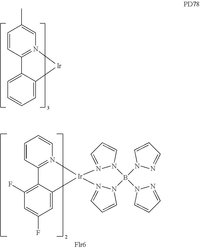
C1=CC2=N(C=C1C)[Ir]C1=CC=CC=C21.C1=CC2=N(C=C1)[Ir]1(C3=CC(F)=CC(F)=C23)N2=CC=CN2B(N2N=CC=C2)(N2N=CC=C2)N2C=CC=N12
